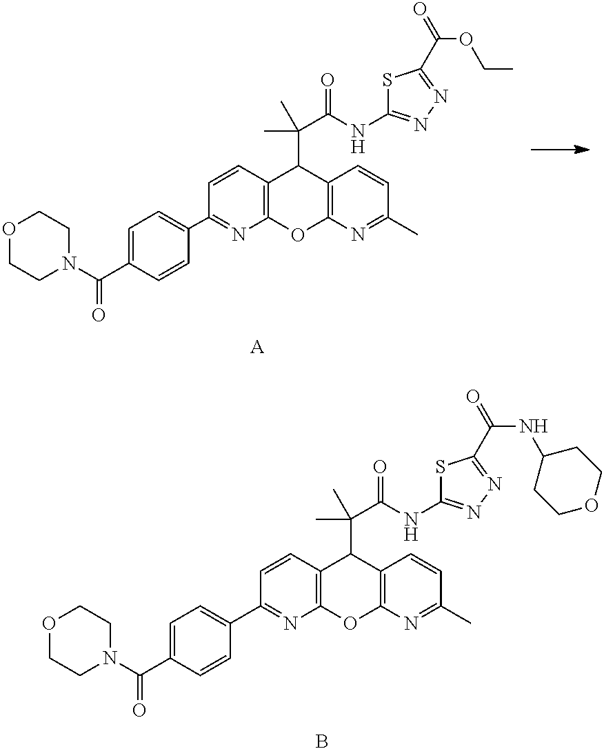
C1=C(C(N2CCOCC2)=O)C=CC(C2=NC3=C(C=C2)C(C(C)(C(NC2=NN=C(C(=O)NC4CCOCC4)S2)=O)C)C2=C(O3)N=C(C)C=C2)=C1.B.C1=C(C(N2CCOCC2)=O)C=CC(C2=NC3=C(C=C2)C(C(C)(C(NC2=NN=C(C(=O)OCC)S2)=O)C)C2=C(O3)N=C(C)C=C2)=C1.[A]
